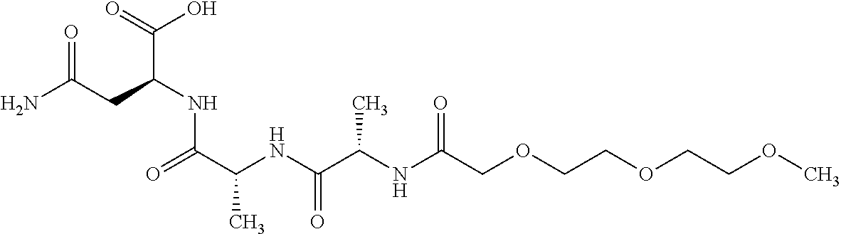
O=C(N)CC(NC(=O)C(C)NC(C(C)NC(COCCOCCOC)=O)=O)C(=O)O
